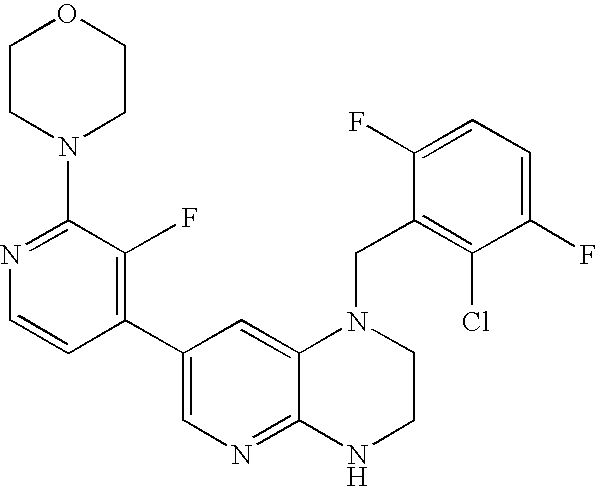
C1(C2=C(F)C(N3CCOCC3)=NC=C2)=CN=C2C(=C1)N(CC1=C(Cl)C(F)=CC=C1F)CCN2
